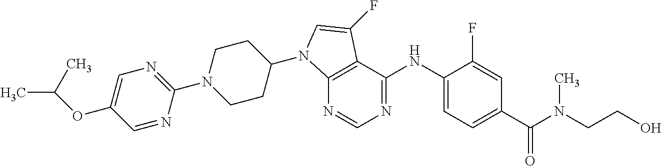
C1(N2CCC(N3C4=C(C(NC5=CC=C(C(N(CCO)C)=O)C=C5F)=NC=N4)C(F)=C3)CC2)=NC=C(OC(C)C)C=N1
